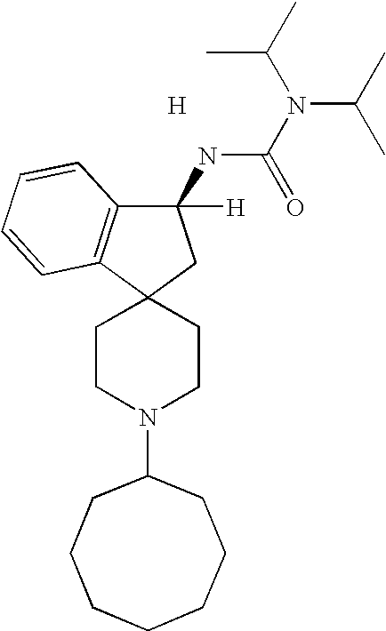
[H].C1CN(C2CCCCCCC2)CCC12C1=C(C([H])(NC(N(C(C)C)C(C)C)=O)C2)C=CC=C1
